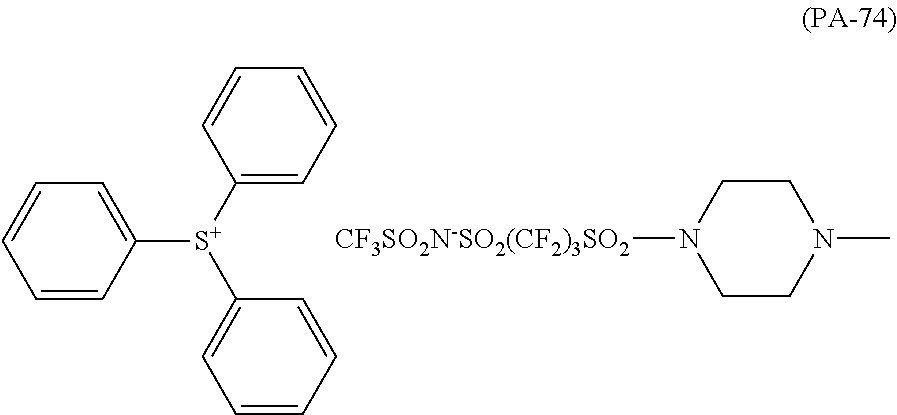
C1=CC([S+](C2=CC=CC=C2)C2=CC=CC=C2)=CC=C1.C1CN([CF3SO2N-SO2(CF2)3SO2])CCN1C
